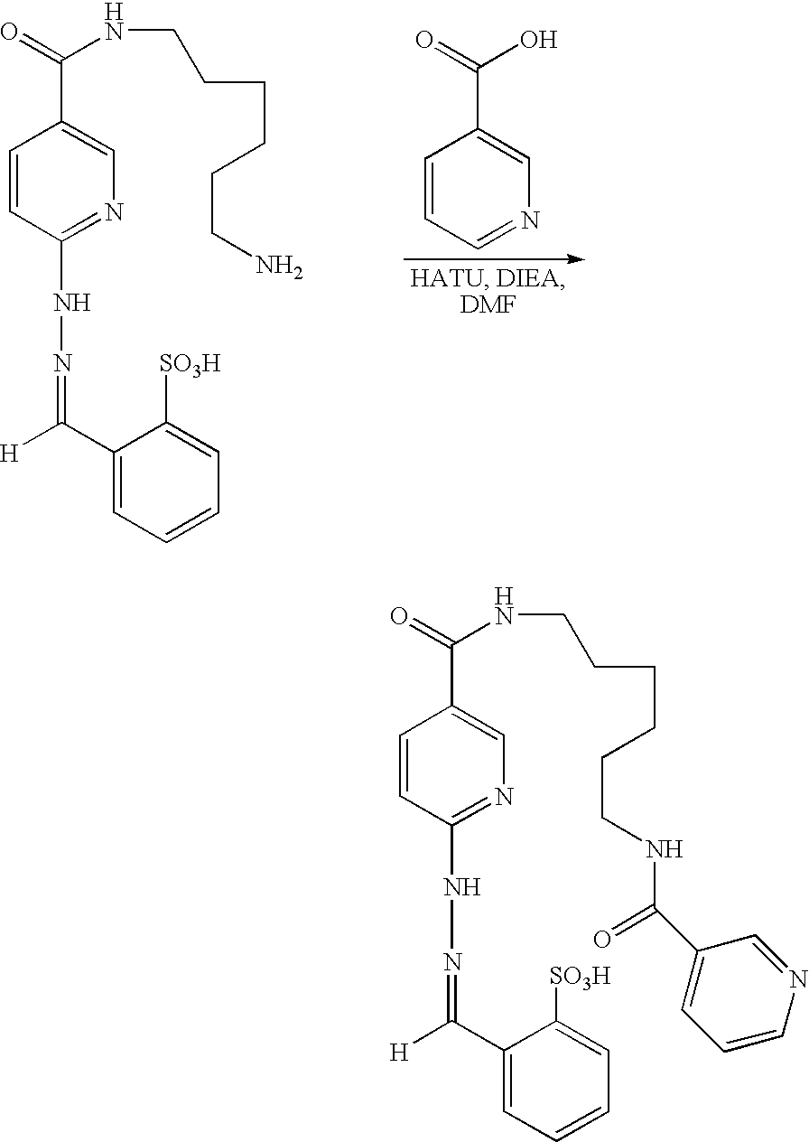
C1=CC=NC=C1C(O)=O.C1=CC(NN=C(C2=CC=CC=C2[SO3H])[H])=NC=C1C(=O)NCCCCCCN.C1=CC(NN=C(C2=CC=CC=C2[SO3H])[H])=NC=C1C(=O)NCCCCCCNC(C1=CC=CN=C1)=O
